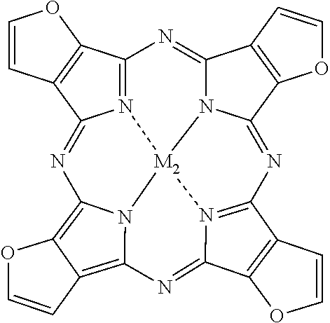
N12=C3C4=C(C1=NC1=C5C(=C6N1[M2]21N2C(=N3)C3=C(C2=NC2=N1C(=N6)C1=C2C=CO1)OC=C3)C=CO5)C=CO4
